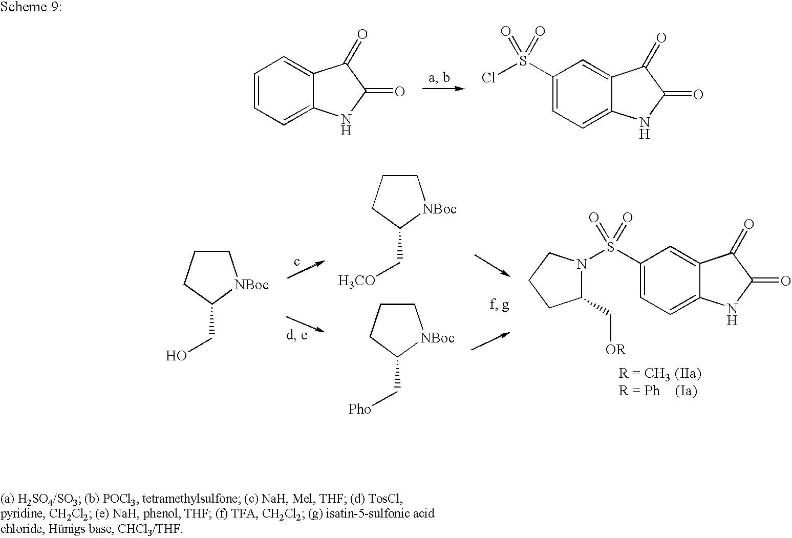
C1CCC(CO)[NBoc]1.C1CCC(C[H3CO])[NBoc]1.C1CCC(C[Pho])[NBoc]1.C1(S(=O)(=O)N2C(C[OR])CCC2)=CC=C2C(=C1)C(=O)C(=O)N2.C1=CC=C2C(=C1)C(=O)C(=O)N2.C1(S(Cl)(=O)=O)=CC=C2C(=C1)C(=O)C(=O)N2
